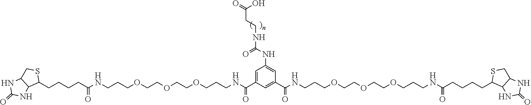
C1=C(C(NCCCOCCOCCOCCCNC(CCCCC2SCC3C2NC(=O)N3)=O)=O)C=C(C(NCCCOCCOCCOCCCNC(CCCCC2SCC3C2NC(=O)N3)=O)=O)C=C1NC(NCCC(=O)O)=O
